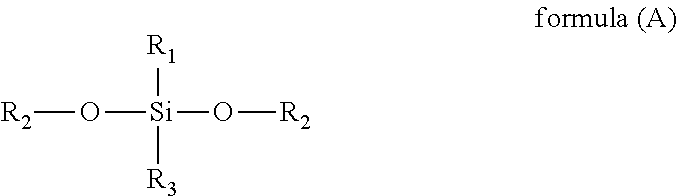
O([Si]([R1])([R3])O[R2])[R2]
